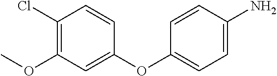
C1(OC)=C(Cl)C=CC(OC2=CC=C(N)C=C2)=C1
